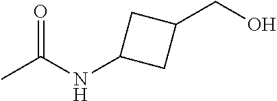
CC(NC1CC(CO)C1)=O
